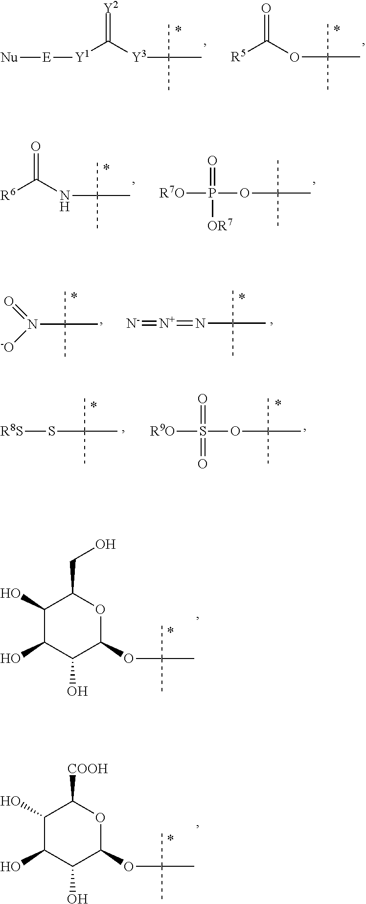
C1(O)C(O)C(O)C(OC(C)(C)C)OC1CO.C1(O)C(O)C(O)C(OC(C)(C)C)OC1[COOH].[Nu][E][Y1]C([Y3]C(C)(C)C)=[Y2].[R5]C(OC(C)(C)C)=O.[R6]C(NC(C)(C)C)=O.[R7O]P(=O)(OC(C)(C)C)[OR7].N(C(C)(C)C)(=O)[-O].[N-]=[N+]=NC(C)(C)C.S(C(C)(C)C)[R8S].S(OC(C)(C)C)([R9O])(=O)=O
